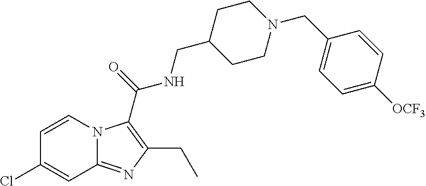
C1=CN2C(=NC(CC)=C2C(=O)NCC2CCN(CC3=CC=C([OCF3])C=C3)CC2)C=C1Cl
